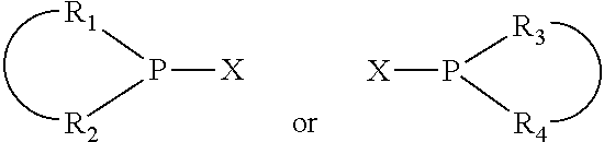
P([R1])([R2])[X].P([R3])([R4])[X]
